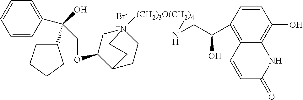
C(OC1C[N+]2([(CH2)3O(CH2)4]NCC(C3=C4C(=C(O)C=C3)NC(=O)C=C4)O)CCC1CC2)C(C1=CC=CC=C1)(O)C1CCCC1.[Br-]
